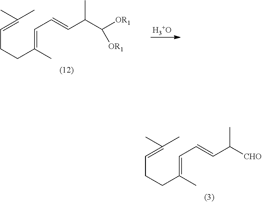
C(CCC(=CC=CC([CHO])C)C)=C(C)C.C(CCC(=CC=CC(C([OR1])[OR1])C)C)=C(C)C.[H3+O]
